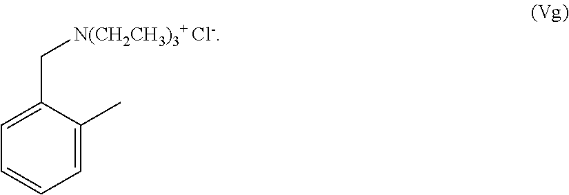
C1=C(C[N(CH2CH3)3+ Cl-])C(C)=CC=C1
